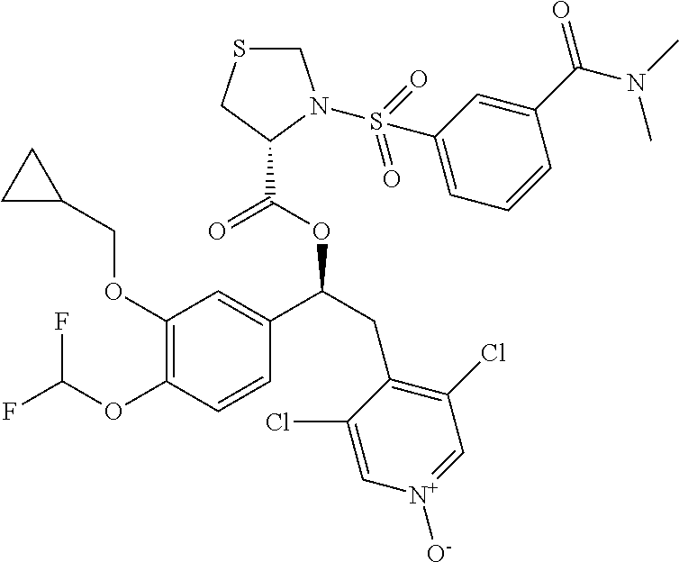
C1(OCC2CC2)=C(OC(F)F)C=CC(C(CC2=C(Cl)C=[N+]([O-])C=C2Cl)OC(C2N(S(=O)(=O)C3=CC=CC(C(=O)N(C)C)=C3)CSC2)=O)=C1
